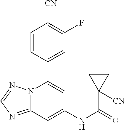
C12=NC=NN1C(C1=CC(F)=C([CN])C=C1)=CC(NC(=O)C1([CN])CC1)=C2
